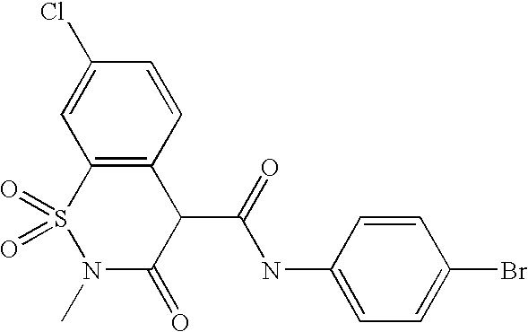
C1=CC(Br)=CC=C1NC(C1C(=O)N(C)S(=O)(=O)C2=C1C=CC(Cl)=C2)=O
